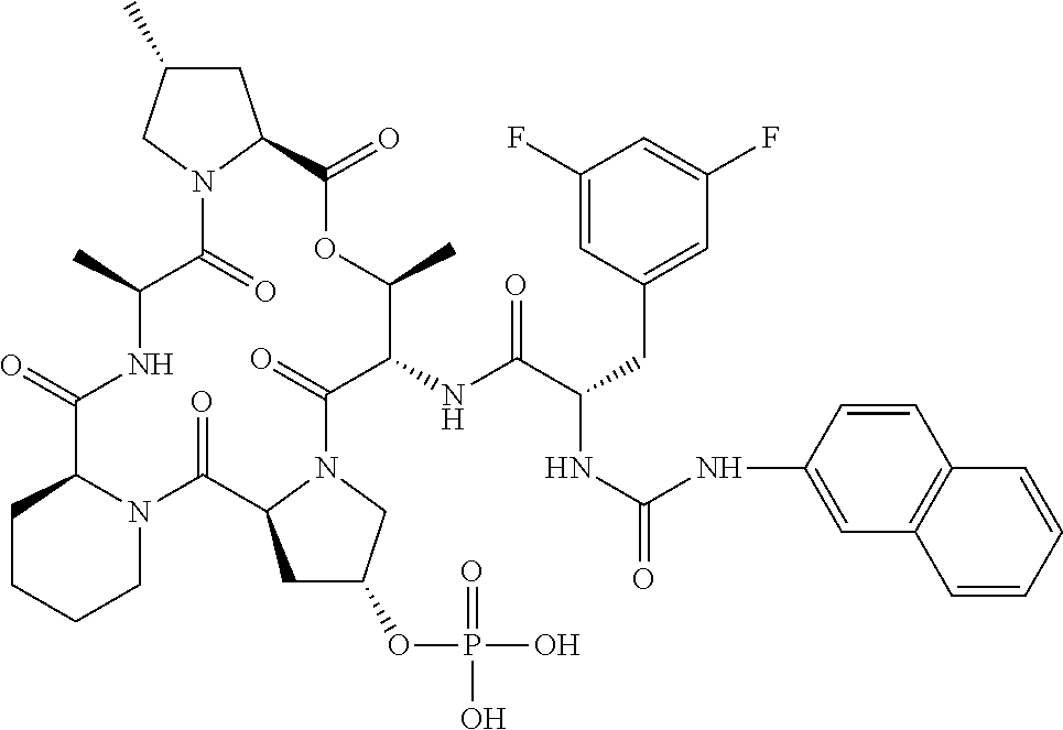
O=C1C2CCCCN2C(=O)C2CC(OP(=O)(O)O)CN2C(=O)C(NC(C(CC2=CC(F)=CC(F)=C2)NC(=O)NC2=CC3=C(C=C2)C=CC=C3)=O)C(C)OC(=O)C2CC(C)CN2C(=O)C(C)N1
